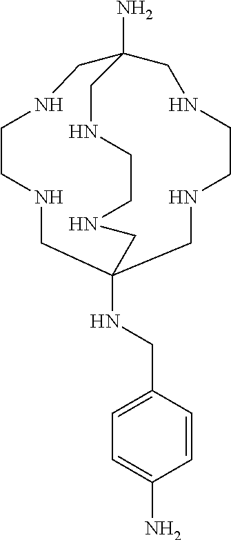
C1=C(CNC23CNCCNCC(N)(CNCCNC2)CNCCNC3)C=CC(N)=C1
